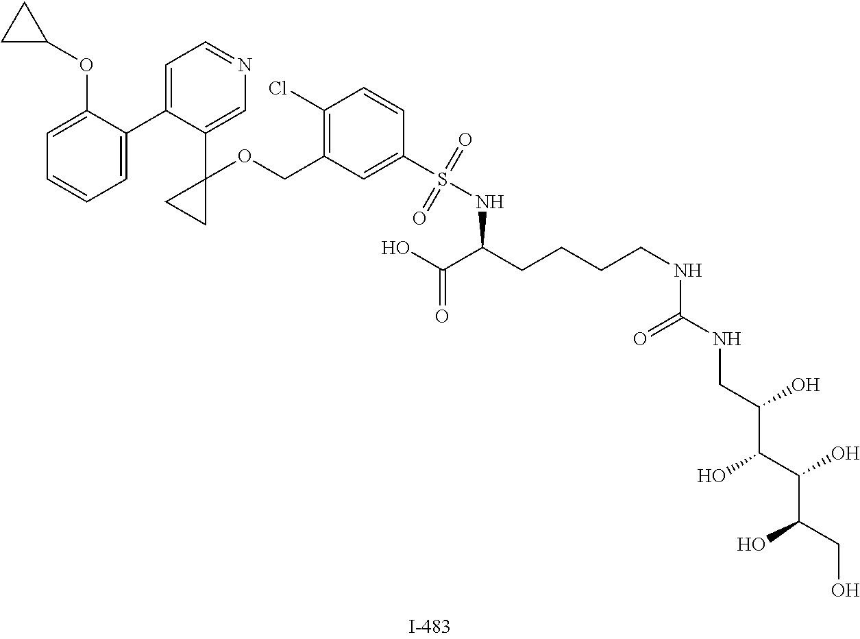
N(S(C1=CC(COC2(C3=CN=CC=C3C3=CC=CC=C3OC3CC3)CC2)=C(Cl)C=C1)(=O)=O)C(CCCCNC(NCC(C(C(C(CO)O)O)O)O)=O)C(O)=O
